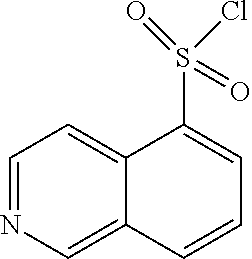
C1=NC=C2C(=C1)C(S(=O)(=O)Cl)=CC=C2
